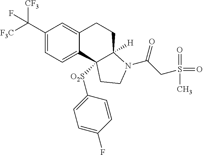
C(C1=CC=C2C(=C1)CCC1([H])C2([O2S]C2=CC=C(F)C=C2)CCN1C(=O)CS(=O)(=O)C)([F3C])([CF3])F
